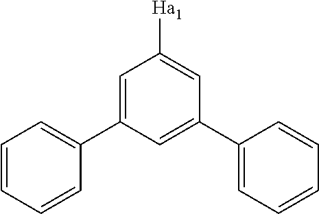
C1=CC=CC(C2=CC([Ha1])=CC(C3=CC=CC=C3)=C2)=C1
